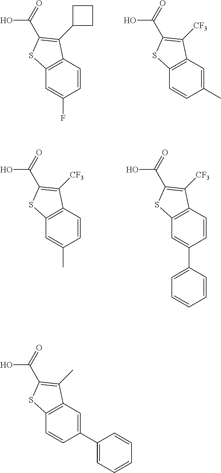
C1=CC2=C(C=C1F)SC(C(=O)O)=C2C1CCC1.C1(C)=CC2=C(C=C1)SC(C(=O)O)=C2[CF3].C1=CC2=C(C=C1C)SC(C(=O)O)=C2[CF3].C1=CC2=C(C=C1C1=CC=CC=C1)SC(C(=O)O)=C2[CF3].C1(C2=CC=CC=C2)=CC2=C(C=C1)SC(C(=O)O)=C2C
